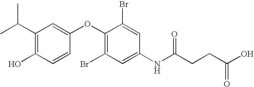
C1=CC(OC2=C(Br)C=C(NC(CCC(O)=O)=O)C=C2Br)=CC(C(C)C)=C1O
